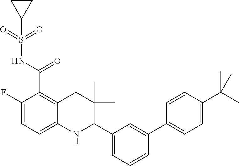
FC1=CC=C2C(=C1C(NS(=O)(=O)C1CC1)=O)CC(C)(C)C(C1=CC=CC(C3=CC=C(C(C)(C)C)C=C3)=C1)N2
